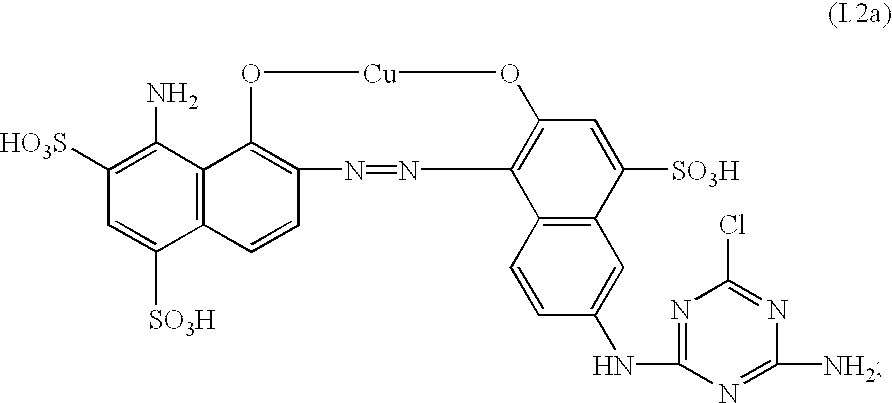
C12=C(C(N)=C([HO3S])C=C1[SO3H])C1=C(C=C2)N=NC2=C(O[Cu]O1)C=C([SO3H])C1=C2C=CC(NC2=NC(Cl)=NC([NH2])=N2)=C1
